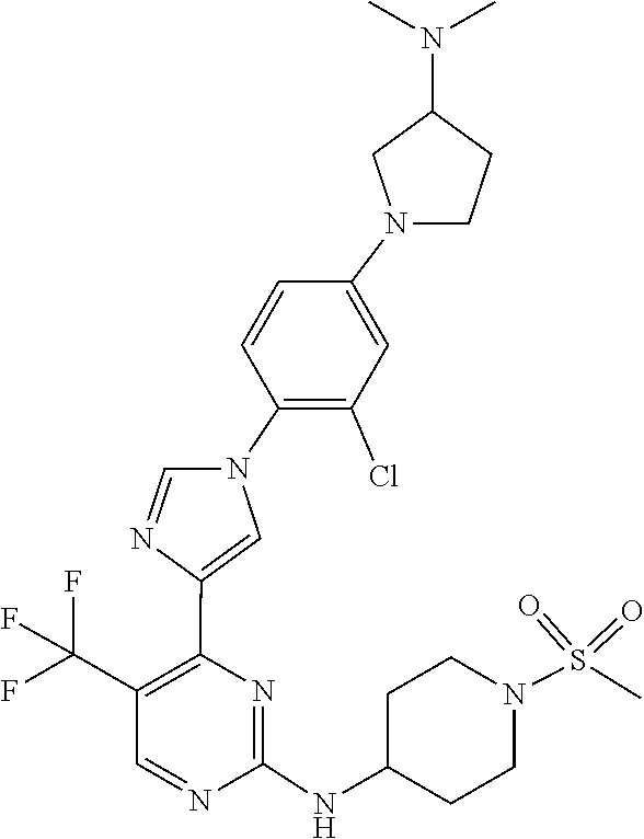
N1=CC(C(F)(F)F)=C(C2=CN(C3=C(Cl)C=C(N4CCC(N(C)C)C4)C=C3)C=N2)N=C1NC1CCN(S(=O)(=O)C)CC1
